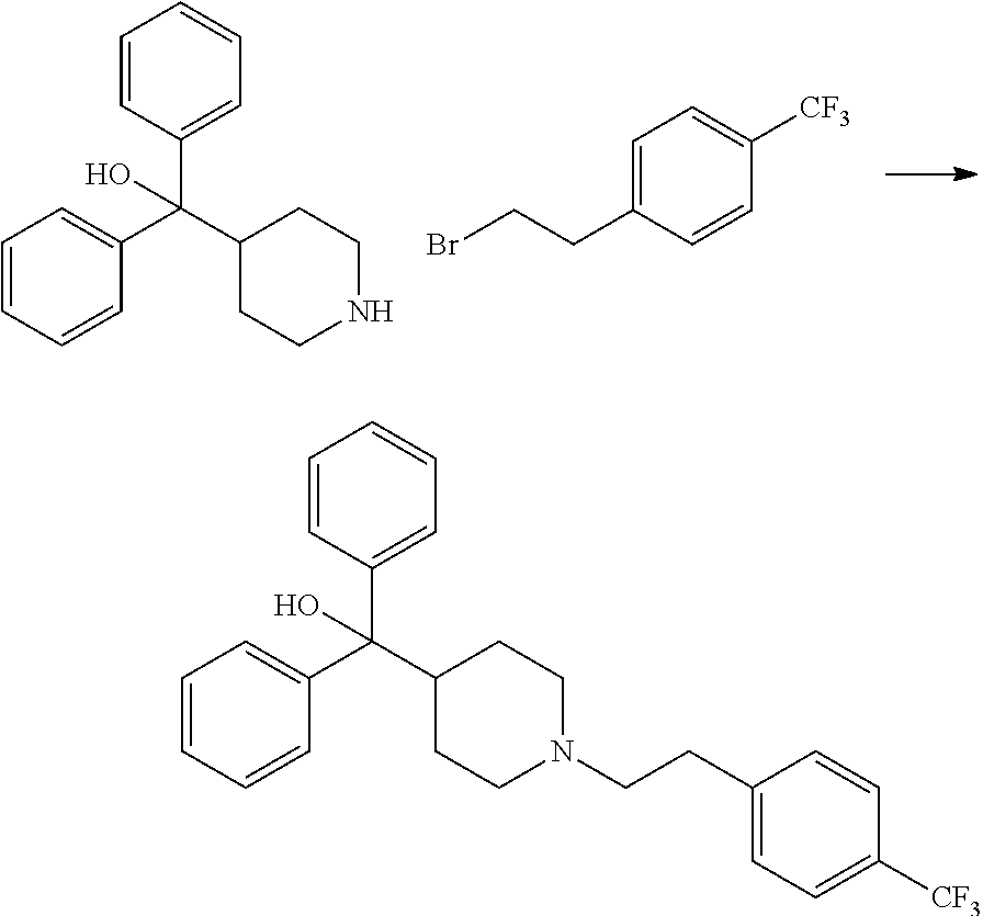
BrCCC1=CC=C([CF3])C=C1.C1=CC(C(C2CCNCC2)(C2=CC=CC=C2)O)=CC=C1.C1=CC(C(C2CCN(CCC3=CC=C([CF3])C=C3)CC2)(C2=CC=CC=C2)O)=CC=C1
